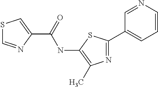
C1(C(=O)NC2=C(C)N=C(C3=CC=CN=C3)S2)=CSC=N1
